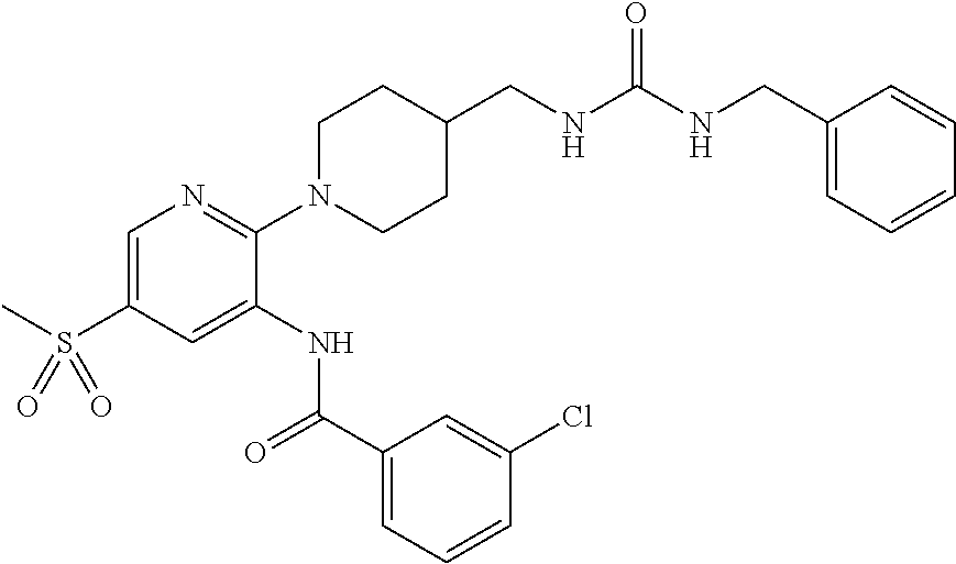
C1=C(S(C)(=O)=O)C=C(NC(C2=CC=CC(Cl)=C2)=O)C(N2CCC(CNC(NCC3=CC=CC=C3)=O)CC2)=N1
